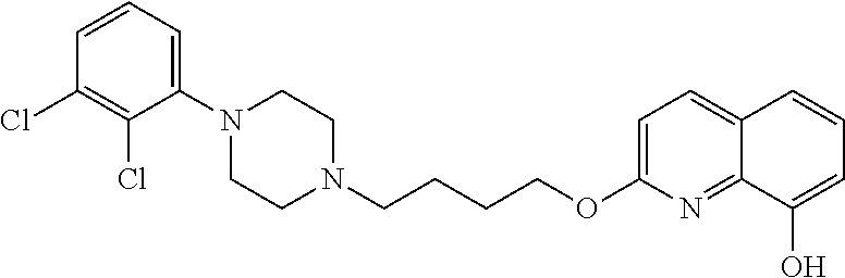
C1N(CCCCOC2=CC=C3C(=N2)C(O)=CC=C3)CCN(C2=CC=CC(Cl)=C2Cl)C1
